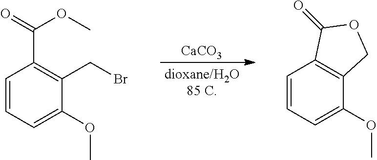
[CaCO3].C1=CC=C(OC)C(CBr)=C1C(=O)OC.C1=CC=C(OC)C2=C1C(=O)OC2
